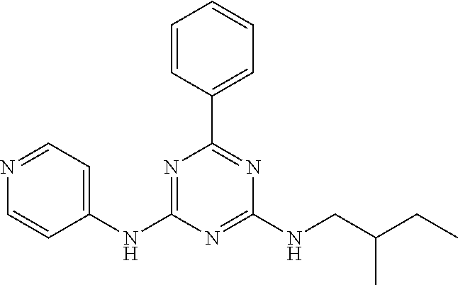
C1=CC(C2=NC(NCC(CC)C)=NC(NC3=CC=NC=C3)=N2)=CC=C1
